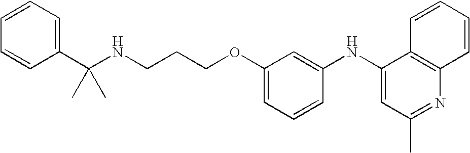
N(CCCOC1=CC=CC(NC2=CC(C)=NC3=C2C=CC=C3)=C1)C(C1=CC=CC=C1)(C)C
